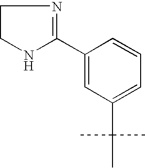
C1(C2=NCCN2)=CC(C(C)(C)C)=CC=C1
